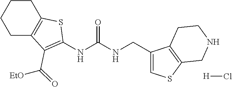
C1CC2=C(CC1)C(C([EtO])=O)=C(NC(NCC1=CSC3=C1CCNC3)=O)S2.Cl[H]
